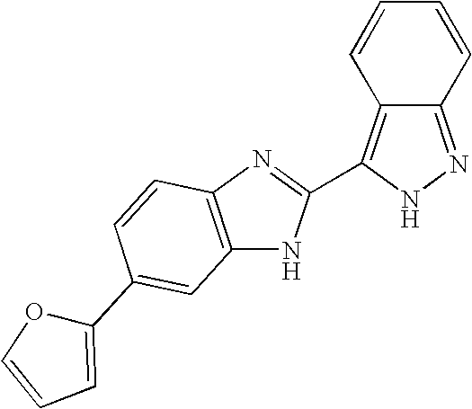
C1=CC2=C(C3=NC4=C(N3)C=C(C3=CC=CO3)C=C4)NN=C2C=C1
